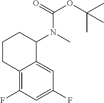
C1CC2=C(F)C=C(F)C=C2C(N(C)C(=O)OC(C)(C)C)C1
